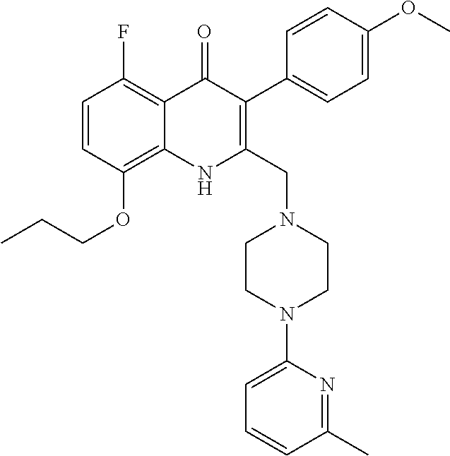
CCCOC1=C2C(=C(F)C=C1)C(=O)C(C1=CC=C(OC)C=C1)=C(CN1CCN(C3=CC=CC(C)=N3)CC1)N2
